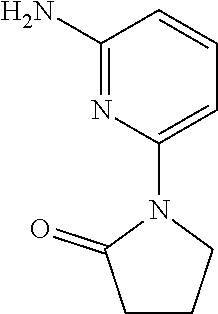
C1(N)=NC(N2C(=O)CCC2)=CC=C1
